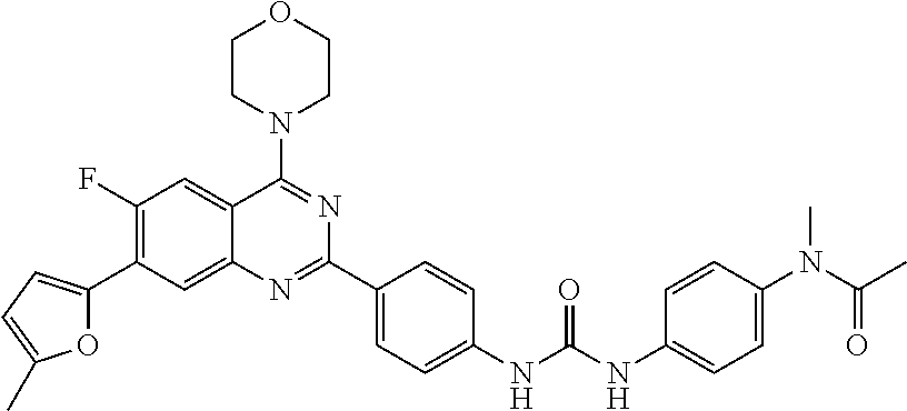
O1C(C2=C(F)C=C3C(=C2)N=C(C2=CC=C(NC(NC4=CC=C(N(C(C)=O)C)C=C4)=O)C=C2)N=C3N2CCOCC2)=CC=C1C
